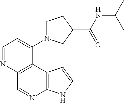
C1=NC2=C(C(N3CCC(C(NC(C)C)=O)C3)=C1)C1=C(N=C2)NC=C1
